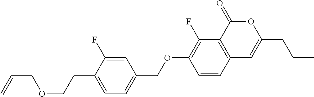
C12=C(C(=O)OC(CCC)=C1)C(F)=C(OCC1=CC=C(CCOCC=C)C(F)=C1)C=C2
